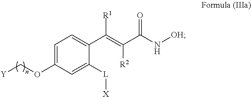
C1=C([L][X])C(C(=C([R2])C(=O)N[OH])[R1])=CC=C1OC[Y]
